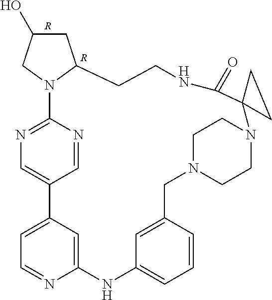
C1C(O)CN2C1CCNC(=O)C1(N3CCN(CC4=CC(=CC=C4)NC4=CC(=CC=N4)C4=CN=C2N=C4)CC3)CC1.[R].[R]
